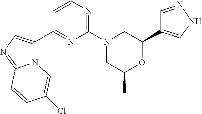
C1=NNC=C1C1CN(C2=NC=CC(C3=CN=C4N3C=C(Cl)C=C4)=N2)CC(C)O1
